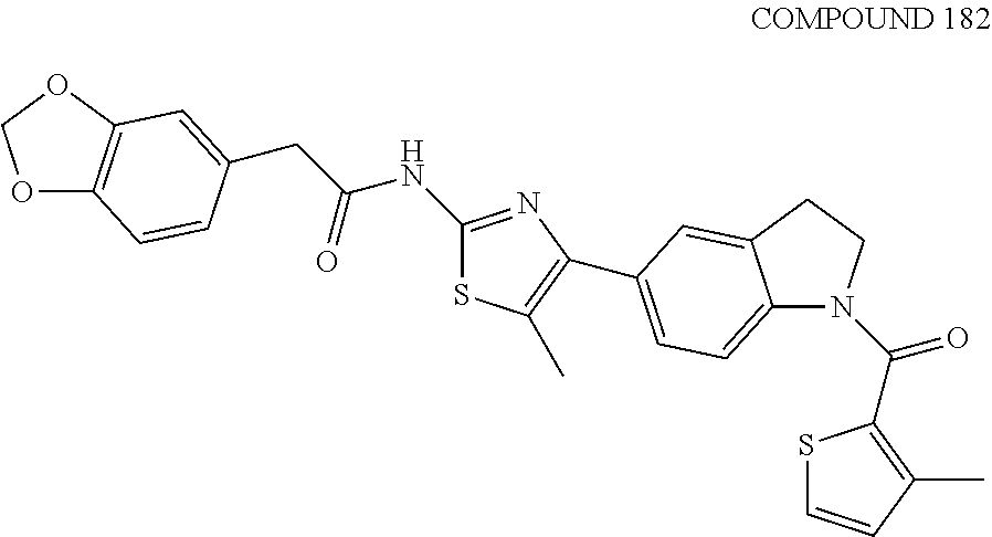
O1C2=C(OC1)C=C(CC(NC1=NC(C3=CC=C4N(C(C5=C(C)C=CS5)=O)CCC4=C3)=C(C)S1)=O)C=C2
